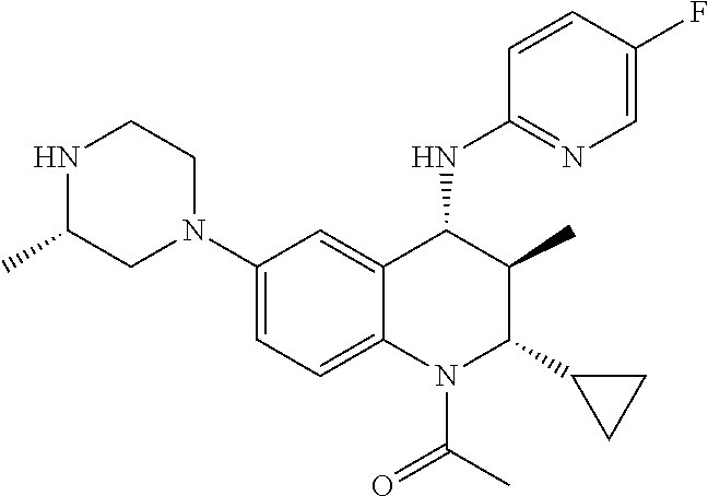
C1(N2CCNC(C)C2)=CC=C2C(=C1)C(NC1=NC=C(F)C=C1)C(C)C(C1CC1)N2C(C)=O
